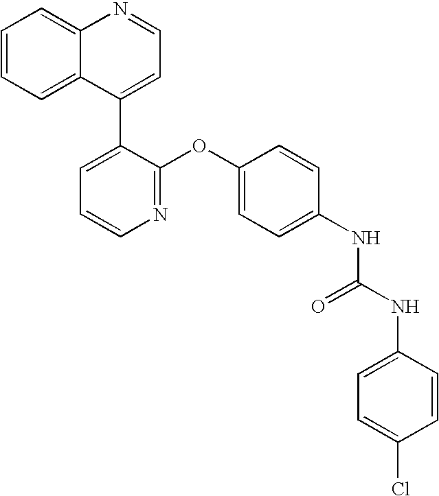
C12=CC=CC=C1C(C1=CC=CN=C1OC1=CC=C(NC(NC3=CC=C(Cl)C=C3)=O)C=C1)=CC=N2
